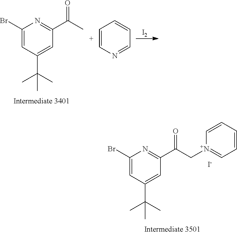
BrC1=CC(C(C)(C)C)=CC(C(C)=O)=N1.C1=CN=CC=C1.[I2].BrC1=CC(C(C)(C)C)=CC(C(C[N+]2=CC=CC=C2)=O)=N1.[I-]
